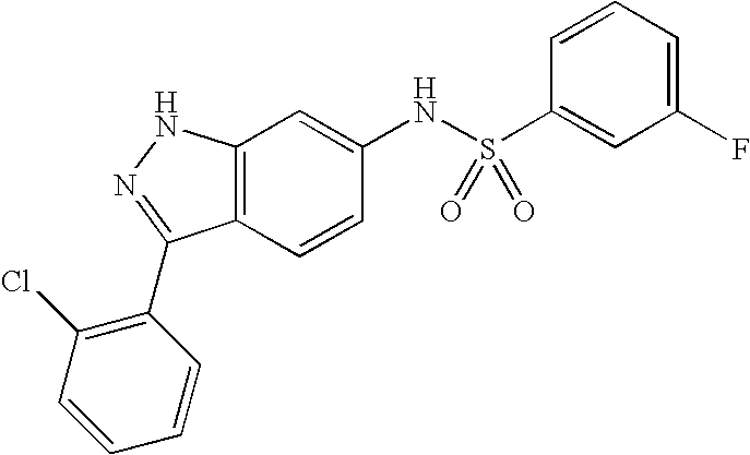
C12=C(C=CC(NS(C3=CC(F)=CC=C3)(=O)=O)=C1)C(C1=C(Cl)C=CC=C1)=NN2
